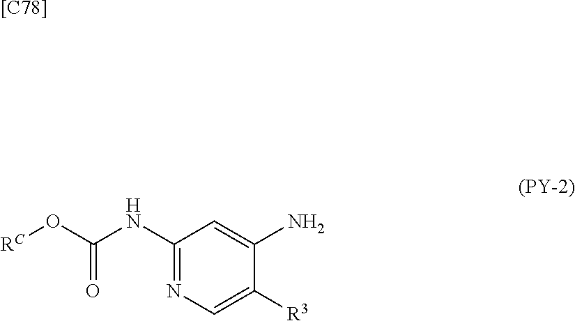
NC1=CC(NC(O[RC])=O)=NC=C1[R3].[[C78]]
